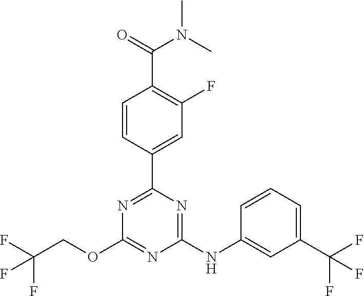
C1(C2=CC(F)=C(C(N(C)C)=O)C=C2)=NC(OCC(F)(F)F)=NC(NC2=CC(C(F)(F)F)=CC=C2)=N1
